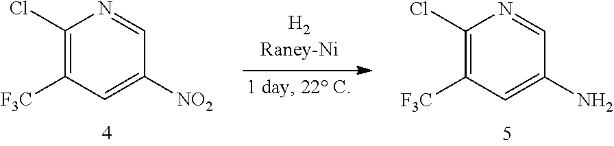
N1=CC([NO2])=CC([F3C])=C1Cl.N1=CC(N)=CC([F3C])=C1Cl
